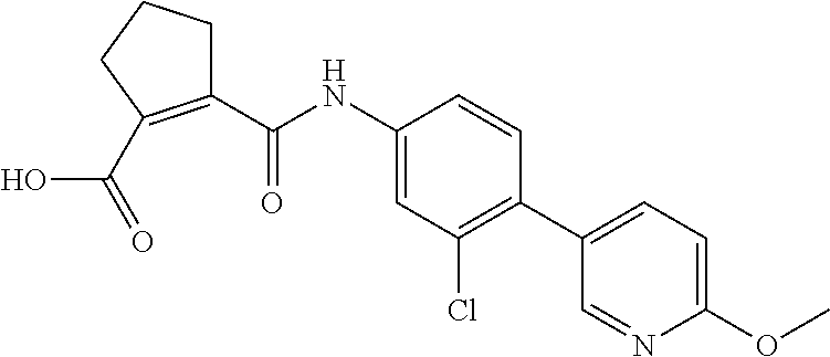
C1(C(NC2=CC(Cl)=C(C3=CC=C(OC)N=C3)C=C2)=O)=C(C(=O)O)CCC1
